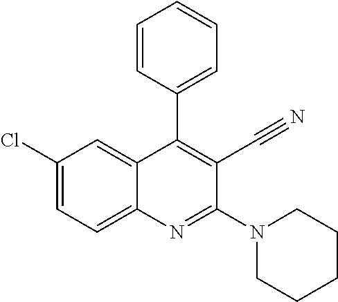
C1=CC(C2=C(C#N)C(N3CCCCC3)=NC3=CC=C(Cl)C=C32)=CC=C1
